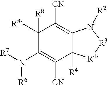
C1(N([R7])[R6])=C([CN])C2([R4])C(=C([CN])C1([R8])[R8])N([R2])[R3][R4]2
